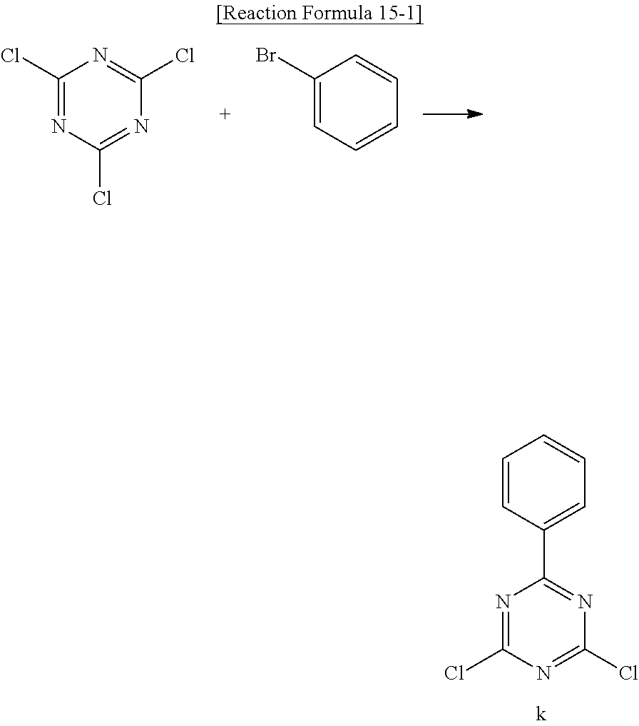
C1(Cl)=NC(Cl)=NC(Cl)=N1.C1(Br)=CC=CC=C1.C1(Cl)=NC(C2=CC=CC=C2)=NC(Cl)=N1
